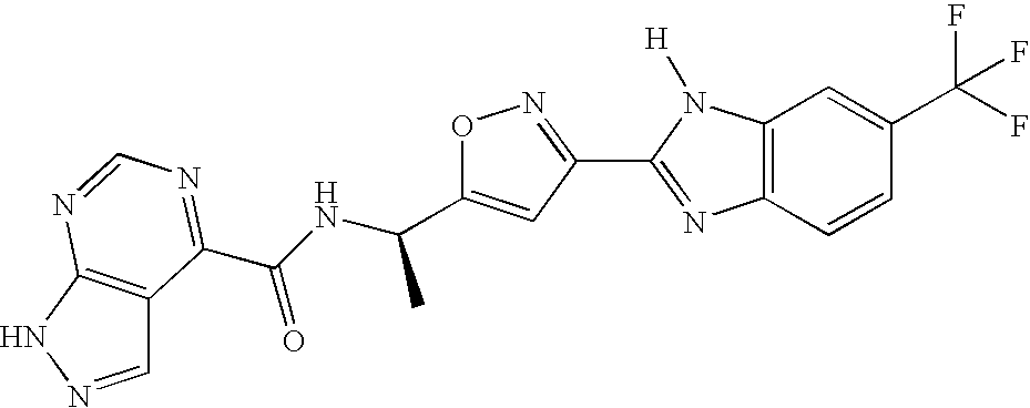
C1=NNC2=C1C(C(=O)NC(C)C1=CC(C3=NC4=C(N3[H])C=C(C(F)(F)F)C=C4)=NO1)=NC=N2
